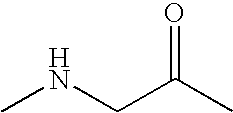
CNCC(C)=O
